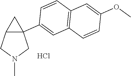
C12C(C3=CC4=C(C=C3)C=C(OC)C=C4)(CN(C)C1)C2.Cl
